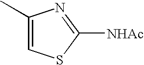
C1(C)=CSC([NHAc])=N1
